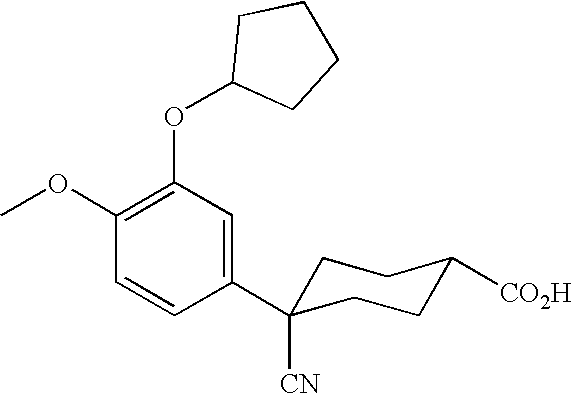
C1(C2([CN])CCC([CO2H])CC2)=CC(OC2CCCC2)=C(OC)C=C1
